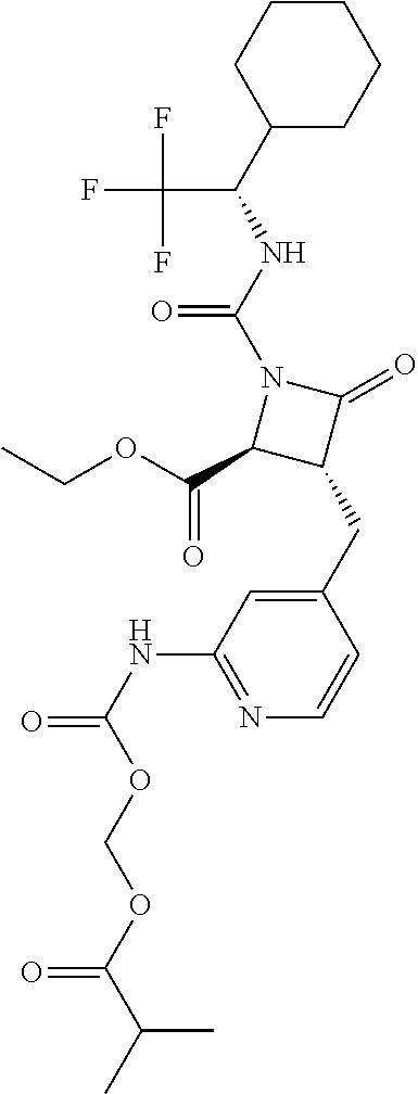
N1(C(=O)NC(C2CCCCC2)C(F)(F)F)C(C(OCC)=O)C(CC2=CC(NC(=O)OCOC(C(C)C)=O)=NC=C2)C1=O
